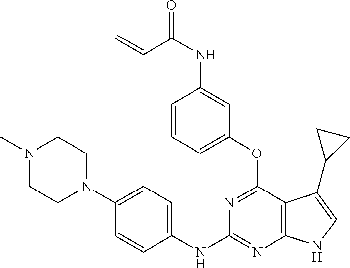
C1(NC2=NC3=C(C(OC4=CC=CC(NC(C=C)=O)=C4)=N2)C(C2CC2)=CN3)=CC=C(N2CCN(C)CC2)C=C1
